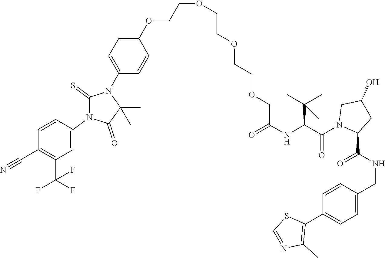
C1(OCCOCCOCCOCC(NC(C(N2C(C(NCC3=CC=C(C4=C(C)N=CS4)C=C3)=O)CC(O)C2)=O)C(C)(C)C)=O)=CC=C(N2C(=S)N(C3=CC(C(F)(F)F)=C(C#N)C=C3)C(=O)C2(C)C)C=C1
